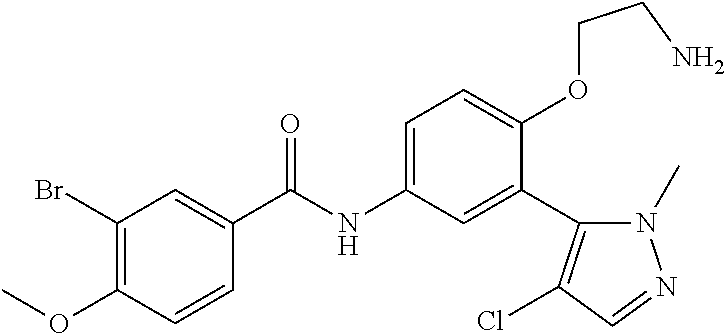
C1=CC(OC)=C(Br)C=C1C(=O)NC1=CC=C(OCCN)C(C2=C(Cl)C=NN2C)=C1
